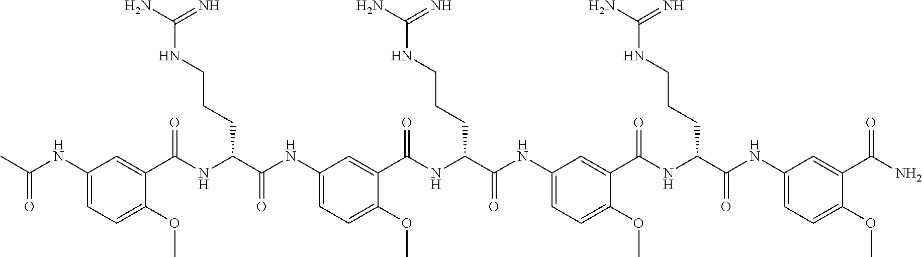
C1(NC(C)=O)=CC=C(OC)C(C(NC(C(NC2=CC=C(OC)C(C(NC(C(NC3=CC=C(OC)C(C(NC(C(NC4=CC=C(OC)C(C(N)=O)=C4)=O)CCCNC(N)=N)=O)=C3)=O)CCCNC(N)=N)=O)=C2)=O)CCCNC(N)=N)=O)=C1
